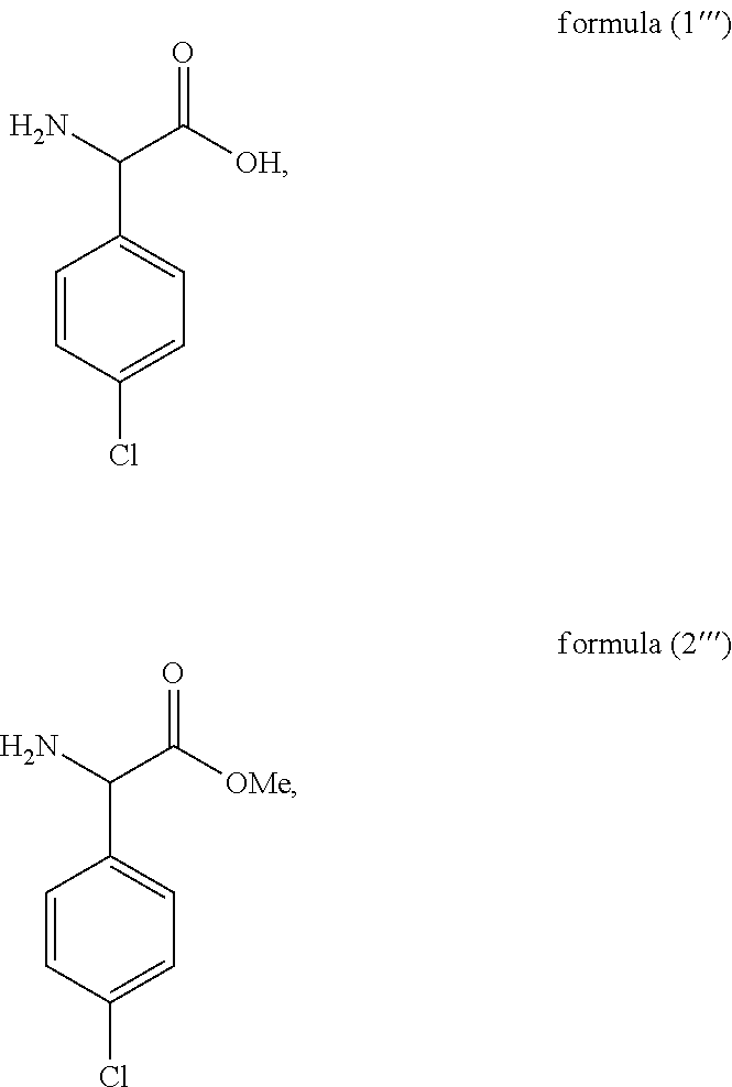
C1=CC(Cl)=CC=C1C(N)C([OH])=O.C1=CC(Cl)=CC=C1C(N)C([OMe])=O
